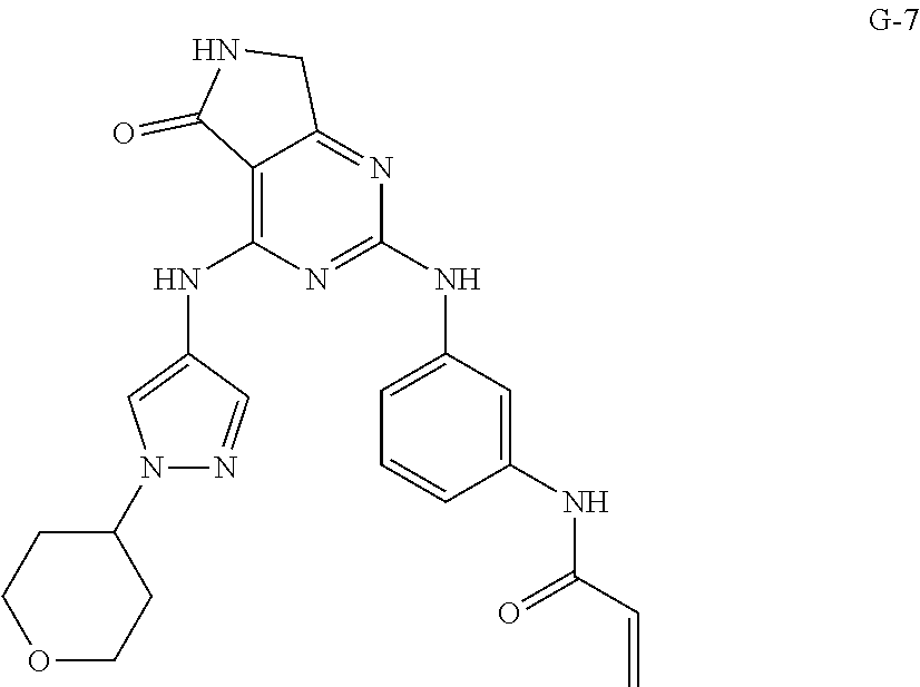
C1=CC(NC(C=C)=O)=CC(NC2=NC(NC3=CN(C4CCOCC4)N=C3)=C3C(=N2)CNC3=O)=C1
